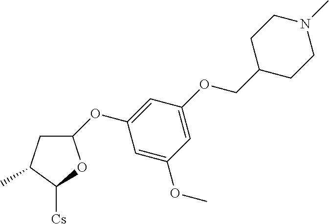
C1C(C)C([Cs])OC1OC1=CC(OCC2CCN(C)CC2)=CC(OC)=C1
